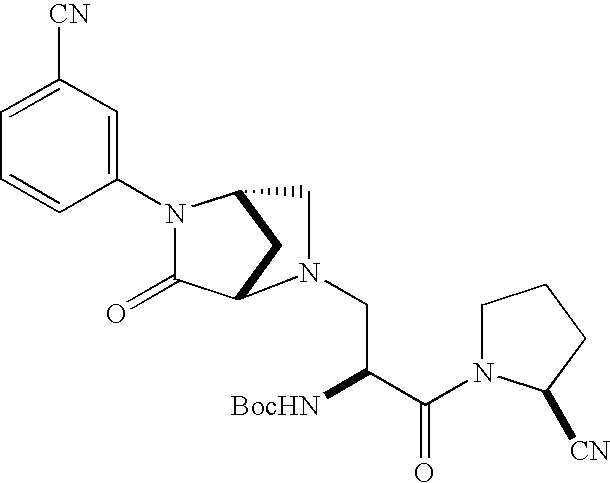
C1(N2C(=O)C3CC2CN3CC([BocHN])C(=O)N2CCCC2[CN])=CC([CN])=CC=C1
